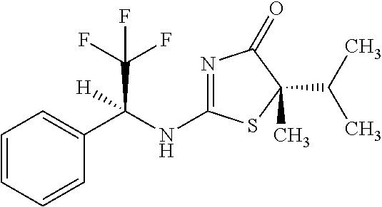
N1=C(NC(C2=CC=CC=C2)(C(F)(F)F)[H])SC(C(C)C)(C)C1=O
